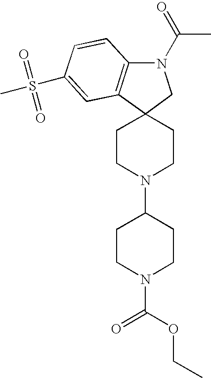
C1CN(C2CCN(C(OCC)=O)CC2)CCC12CN(C(C)=O)C1=C2C=C(S(C)(=O)=O)C=C1
